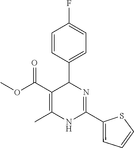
COC(C1=C(C)NC(C2=CC=CS2)=NC1C1=CC=C(F)C=C1)=O
